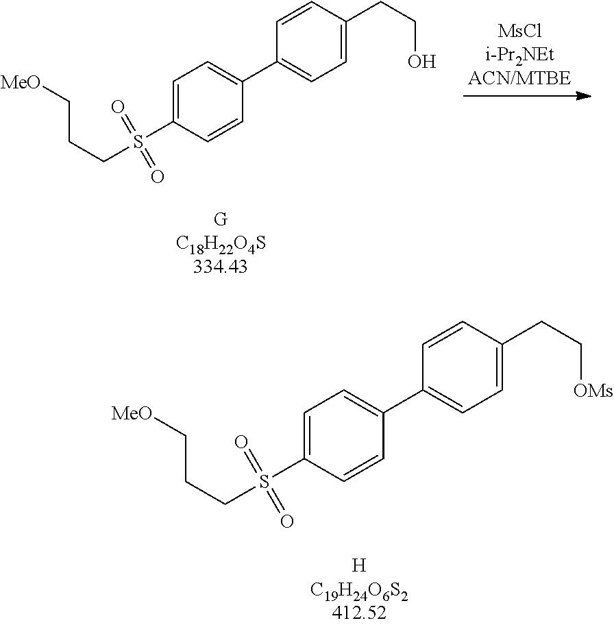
C1=C(S(CCC[MeO])(=O)=O)C=CC(C2=CC=C(CCO)C=C2)=C1.C1=C(S(CCC[MeO])(=O)=O)C=CC(C2=CC=C(CC[OMs])C=C2)=C1
